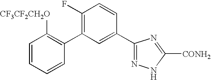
C1=CC=CC(C2=C(F)C=CC(C3=NNC([CONH2])=N3)=C2)=C1[CF3CF2CH2O]
